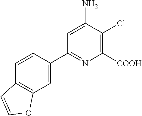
C1=C(C2=NC([COOH])=C(Cl)C(N)=C2)C=CC2=C1OC=C2
